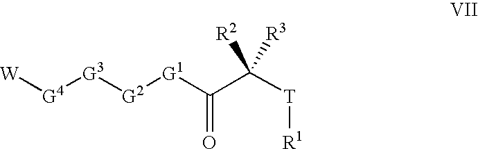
[W][G4][G3][G2][G1]C(C([T][R1])([R2])[R3])=O
